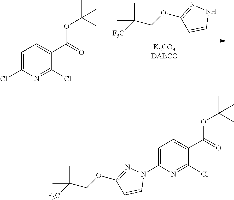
[K2CO3DABCO].N1N=C(OCC([F3C])(C)C)C=C1.C1(C(OC(C)(C)C)=O)=CC=C(Cl)N=C1Cl.C1(C(OC(C)(C)C)=O)=CC=C(N2N=C(OCC([F3C])(C)C)C=C2)N=C1Cl
